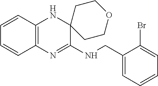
C1=CC2=C(C=C1)N=C(NCC1=CC=CC=C1Br)C1(N2)CCOCC1
